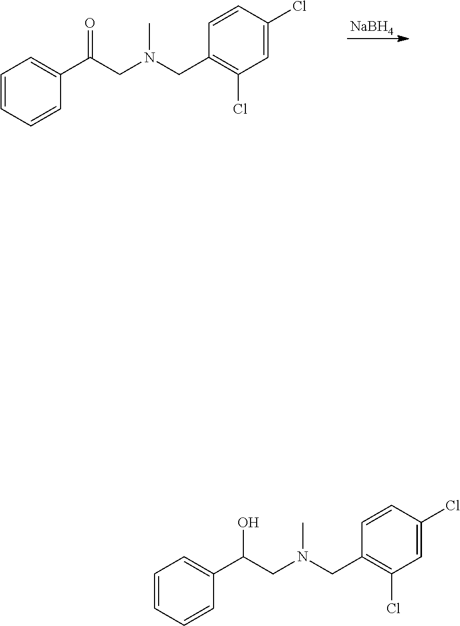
[NaBH4].C1=CC=CC(C(CN(CC2=C(Cl)C=C(Cl)C=C2)C)=O)=C1.C1=CC=CC(C(CN(CC2=C(Cl)C=C(Cl)C=C2)C)O)=C1
